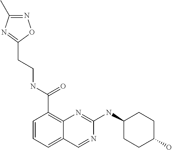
C1=CC=C2C(=C1C(NCCC1=NC(C)=NO1)=O)N=C(NC1CCC(O)CC1)N=C2
